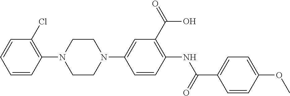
C1=CC=CC(N2CCN(C3=CC(C(=O)O)=C(NC(C4=CC=C(OC)C=C4)=O)C=C3)CC2)=C1Cl
